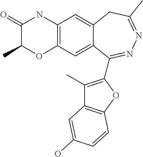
C1(=O)C(C)OC2=C(N1)C=C1C(=C2)C(C2=C(C)C3=C(O2)C=CC(O)=C3)=NN=C(C)C1
